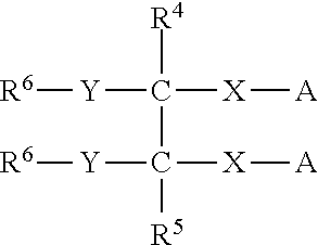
[Y](C([X][A])(C([R5])([Y][R6])[X][A])[R4])[R6]
